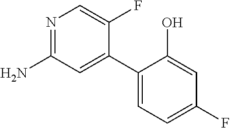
N1=C(N)C=C(C2=CC=C(F)C=C2O)C(F)=C1
